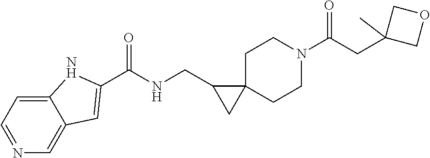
C1C2(CCN(C(CC3(C)COC3)=O)C1)C(CNC(=O)C1=CC3=CN=CC=C3N1)C2
